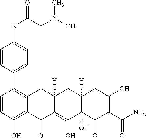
C1=CC(O)=C2C(=C1C1=CC=C(NC(=O)CN(O)C)C=C1)CC1([H])C(=C(O)C3(O)C([H])(C1)CC(O)=C(C(N)=O)C3=O)C2=O
